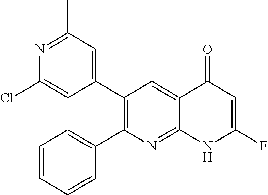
N1=C(C)C=C(C2=C(C3=CC=CC=C3)N=C3C(=C2)C(=O)C=C(F)N3)C=C1Cl
